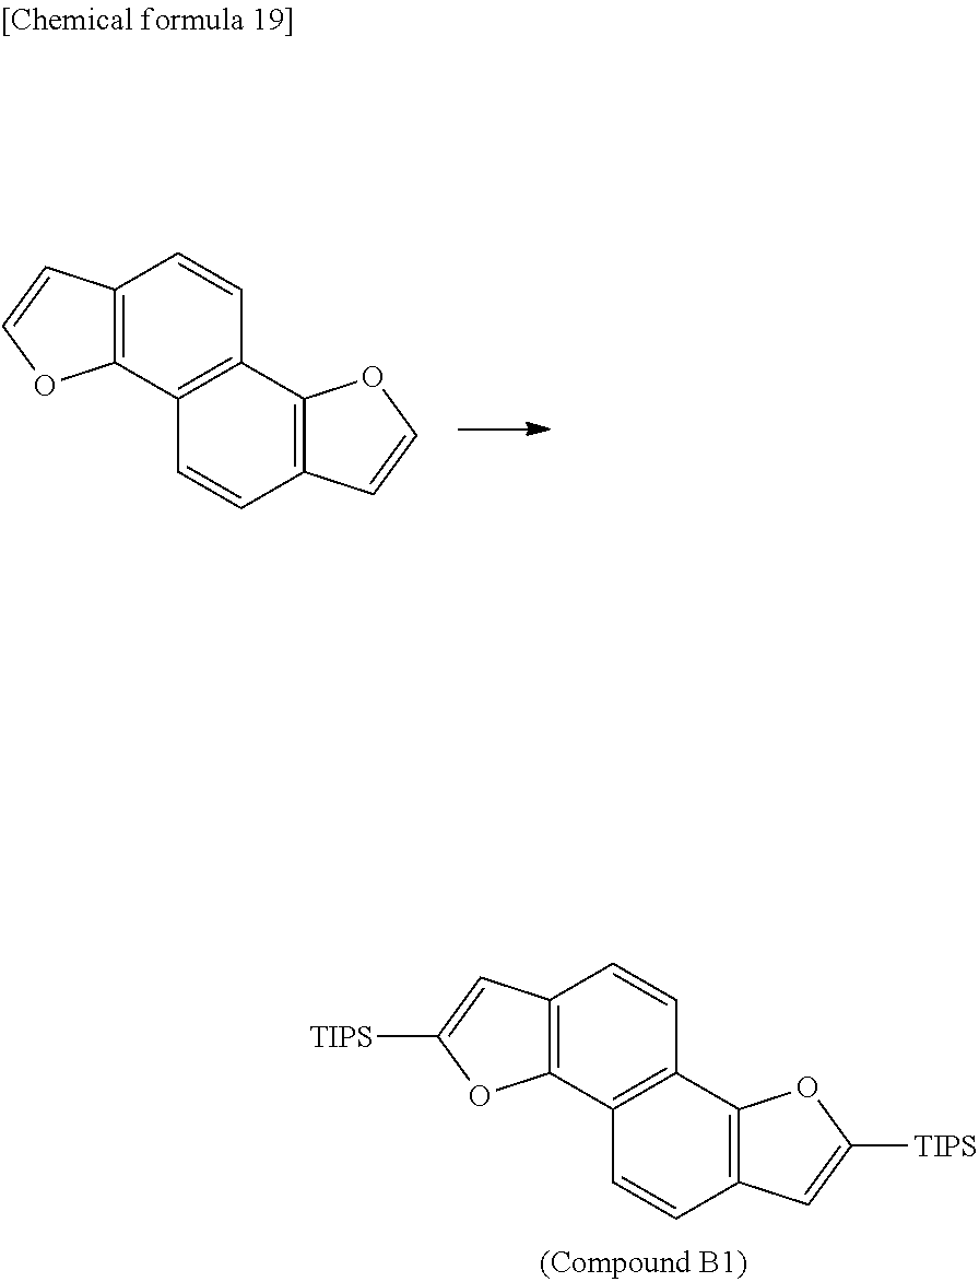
C12=C(C3=C(C=C1)C1=C(C=C3)C=CO1)OC=C2.C12=C(C3=C(C=C1)C1=C(C=C3)C=C([TIPS])O1)OC([TIPS])=C2
